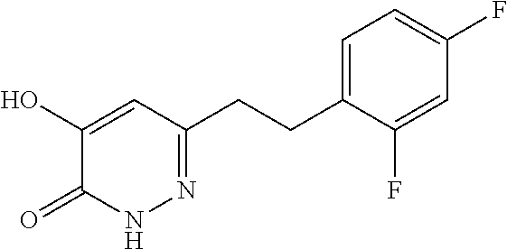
N1N=C(CCC2=CC=C(F)C=C2F)C=C(O)C1=O
